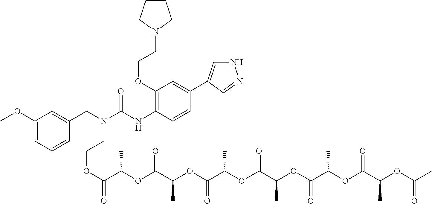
N1C=C(C2=CC(OCCN3CCCC3)=C(NC(N(CC3=CC(OC)=CC=C3)CCOC(C(OC(C(OC(C(OC(C(OC(C(OC(C(OC(C)=O)C)=O)C)=O)C)=O)C)=O)C)=O)C)=O)=O)C=C2)C=N1
